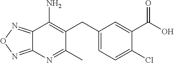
C12=NON=C1N=C(C)C(CC1=CC=C(Cl)C(C(O)=O)=C1)=C2N
